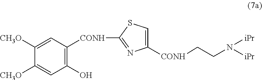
C1([CH3O])=CC([CONH]C2=NC([CONH]CCN([iPr])[iPr])=CS2)=C(O)C=C1[CH3O]
